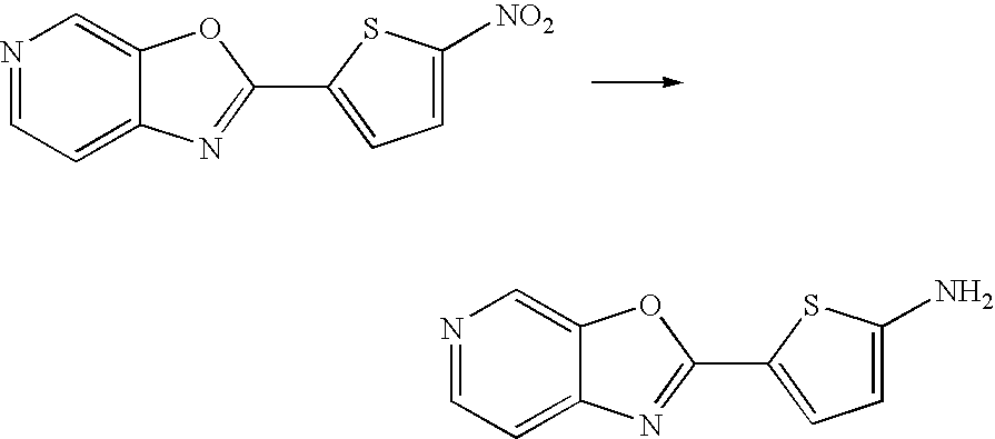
N1=CC=C2C(=C1)OC(C1=CC=C([NO2])S1)=N2.N1=CC=C2C(=C1)OC(C1=CC=C(N)S1)=N2
